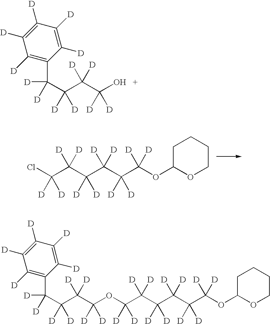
OC(C(C(C(C1=C([D])C([D])=C([D])C([D])=C1[D])([D])[D])([D])[D])([D])[D])([D])[D].C1C(OC(C(C(C(C(C(Cl)([D])[D])([D])[D])([D])[D])([D])[D])([D])[D])([D])[D])OCCC1.O(C(C(C(C(C1=C([D])C([D])=C([D])C([D])=C1[D])([D])[D])([D])[D])([D])[D])([D])[D])C(C(C(C(C(C(OC1OCCCC1)([D])[D])([D])[D])([D])[D])([D])[D])([D])[D])([D])[D]
